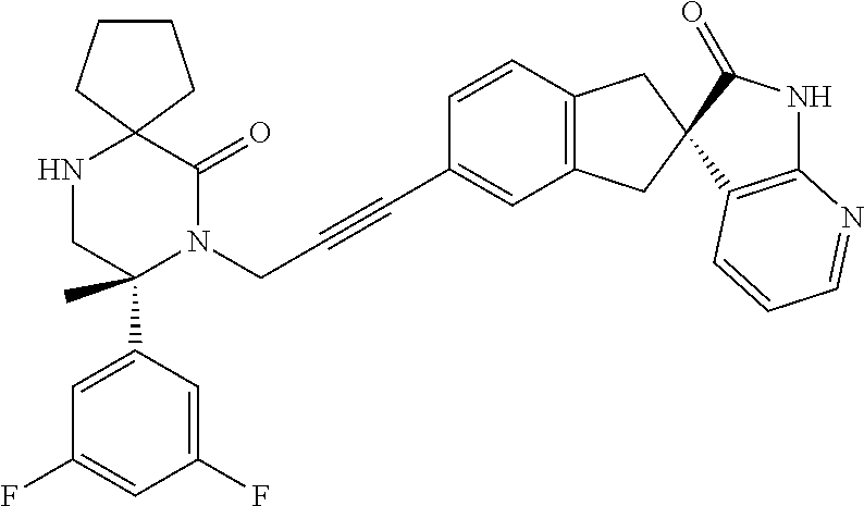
C12(NCC(C3=CC(F)=CC(F)=C3)(C)N(CC#CC3=CC4=C(C=C3)CC3(C4)C4=C(NC3=O)N=CC=C4)C1=O)CCCC2
